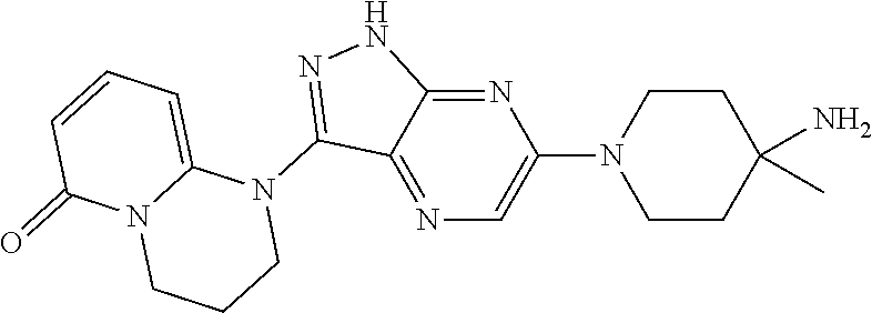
N1(C2=NNC3=NC(N4CCC(C)(N)CC4)=CN=C23)C2=CC=CC(=O)N2CCC1
